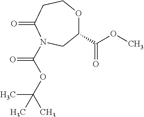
C1(C(OC)=O)OCCC(=O)N(C(OC(C)(C)C)=O)C1
